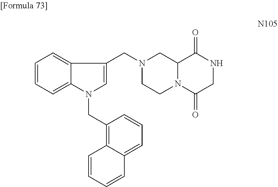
C1=CC=C2C(=C1)C(CN1CCN3C(C1)C(=O)NCC3=O)=CN2CC1=C2C(=CC=C1)C=CC=C2
